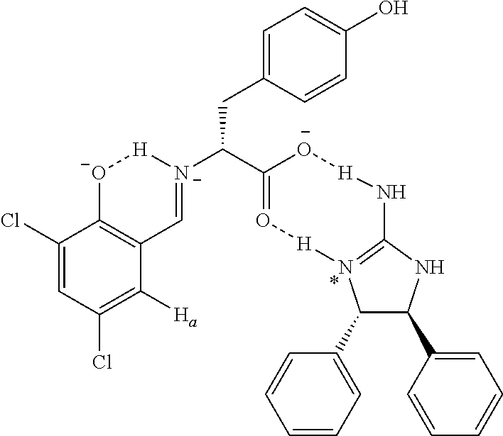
C1(C2=CC=CC=C2)C(C2=CC=CC=C2)NC2=N1[H]O=C(C([N-]1=CC3=C([O-][H]1)C(Cl)=CC(Cl)=C3[Ha])CC1=CC=C(O)C=C1)[O-][H]N2
